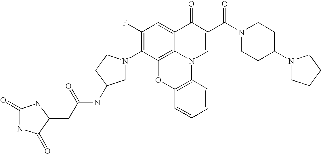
C1(F)=C(N2CC(NC(CC3NC(=O)NC3=O)=O)CC2)C2=C3C(=C1)C(=O)C(C(N1CCC(N4CCCC4)CC1)=O)=CN3C1=C(O2)C=CC=C1
